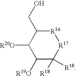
C1(CO)C([R20O])C([R19O])C([R18])([R18])[R17][R16]1
